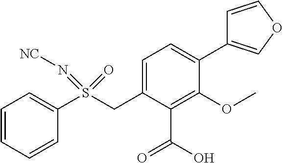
C1(C2=CC=C(CS(C3=CC=CC=C3)(=O)=N[NC])C(C(O)=O)=C2OC)=COC=C1
